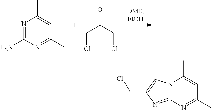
N1=C(N)N=C(C)C=C1C.C(Cl)C(CCl)=O.N12C(=NC(CCl)=C1)N=C(C)C=C2C
